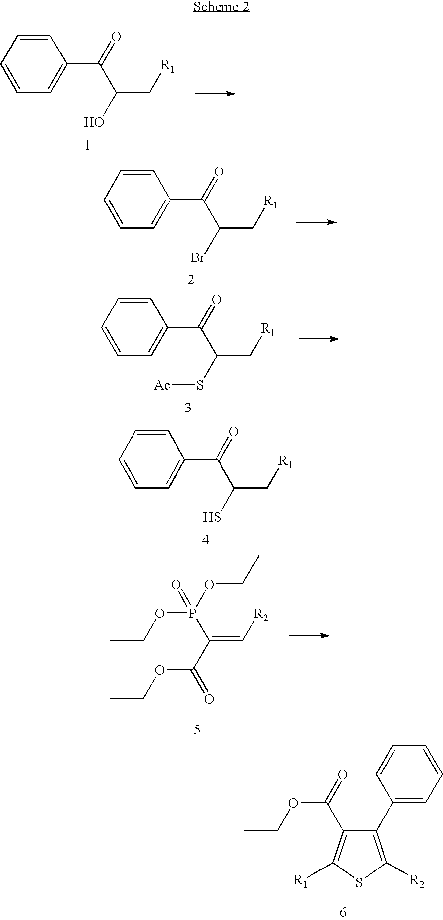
CCOP(C(C(OCC)=O)=C[R2])(OCC)=O.C1(C2=CC=CC=C2)=C([R2])SC([R1])=C1C(OCC)=O.C1=CC=CC=C1C(=O)C(O)C[R1].C1=CC=CC=C1C(=O)C(Br)C[R1].C1=CC=CC=C1C(=O)C(S[Ac])C[R1].C1=CC=CC=C1C(=O)C(S)C[R1]
